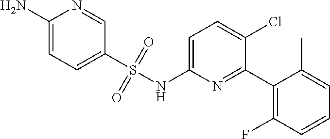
C1(N)=CC=C(S(NC2=CC=C(Cl)C(C3=C(F)C=CC=C3C)=N2)(=O)=O)C=N1
